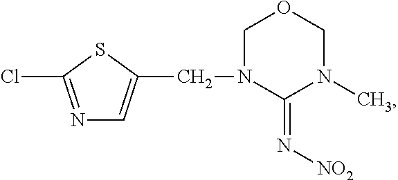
N1=C(Cl)SC(CN2COCN(C)C2=N[NO2])=C1
